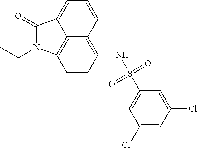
C12=C3C=CC(NS(C4=CC(Cl)=CC(Cl)=C4)(=O)=O)=C1C=CC=C2C(=O)N3CC
